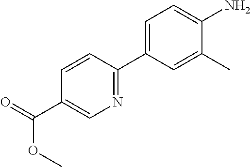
C(C1=CN=C(C2=CC=C(N)C(C)=C2)C=C1)(=O)OC
